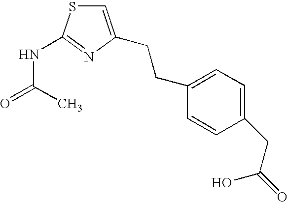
C1=C(CCC2=CC=C(CC(O)=O)C=C2)N=C(NC(C)=O)S1
